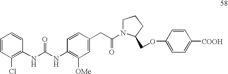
C1=CC=CC(NC(NC2=C([OMe])C=C(CC(N3CCCC3COC3=CC=C([COOH])C=C3)=O)C=C2)=O)=C1Cl
